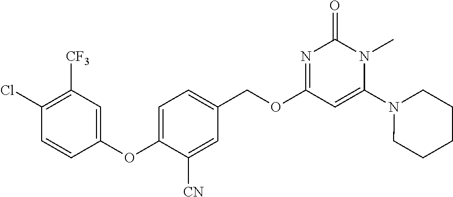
C1(Cl)=C([CF3])C=C(OC2=CC=C(COC3=NC(=O)N(C)C(N4CCCCC4)=C3)C=C2[CN])C=C1
